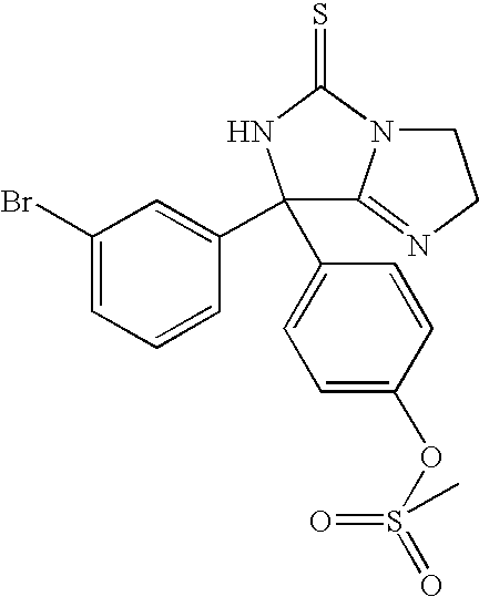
C1(C2=CC=C(OS(=O)(=O)C)C=C2)(C2=CC(Br)=CC=C2)C2=NCCN2C(=S)N1
